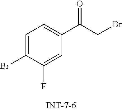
C1=C(Br)C(F)=CC(C(=O)CBr)=C1
